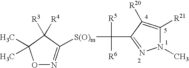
O1N=C([S(O)m]C([R5])([R6])C2=NN(C)C([R21])=C2[R20])C([R4])([R3])C1(C)C
